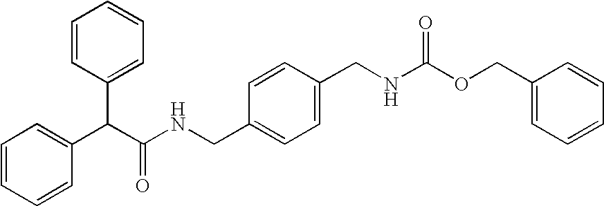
C1=CC=CC(C(C(=O)NCC2=CC=C(CNC(OCC3=CC=CC=C3)=O)C=C2)C2=CC=CC=C2)=C1
